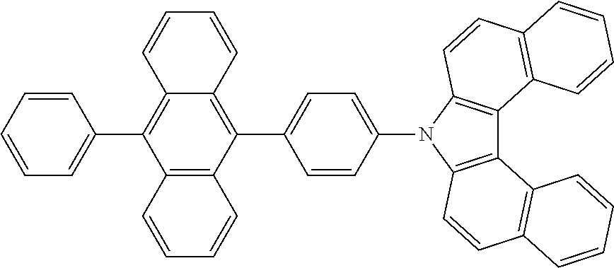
C1=CC(C2=C3C(=C(C4=CC=C(N5C6=C(C7=C5C=CC5=C7C=CC=C5)C5=C(C=C6)C=CC=C5)C=C4)C4=C2C=CC=C4)C=CC=C3)=CC=C1
